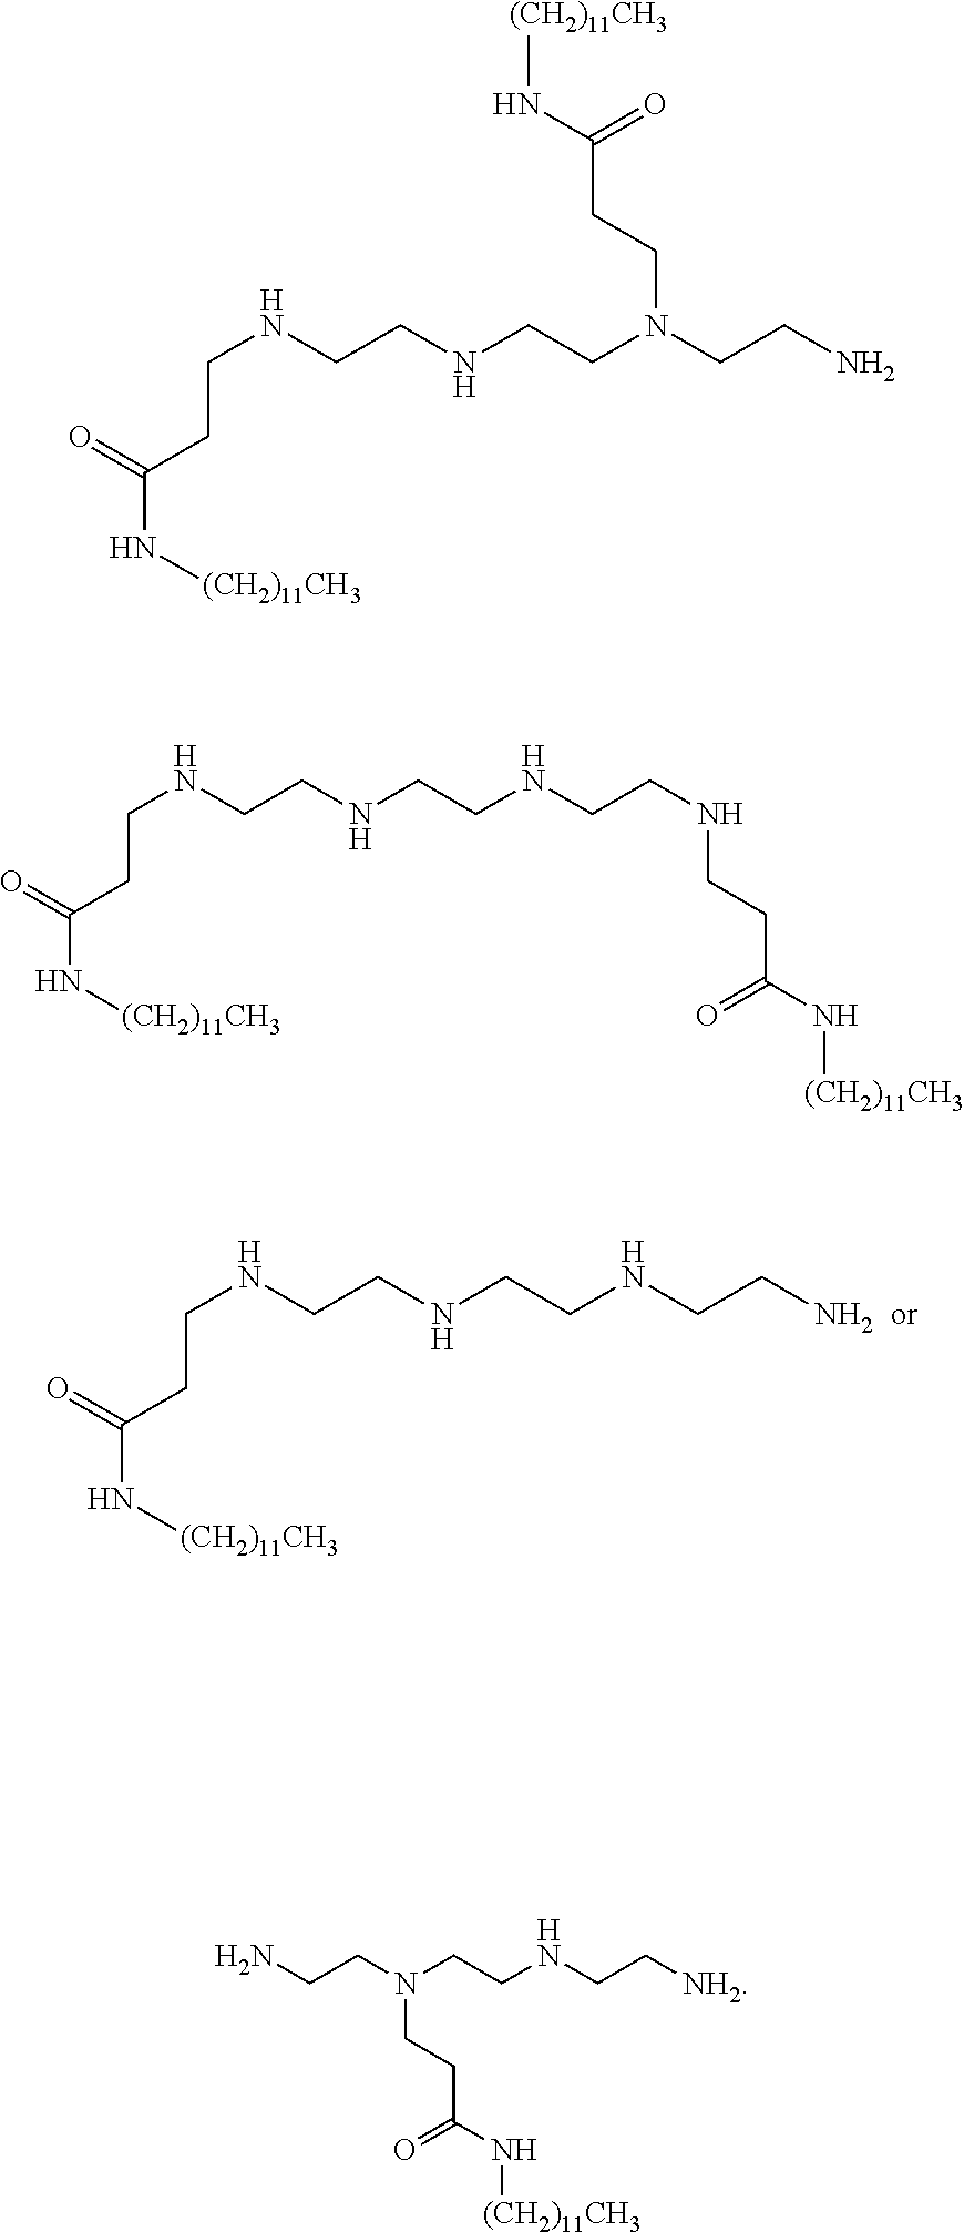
N(CCNCCNCCN)CCC(=O)N[(CH2)11CH3].N(CCNCCN(CCC(=O)N[(CH2)11CH3])CCN)CCC(=O)N[(CH2)11CH3].N(CCNCCNCCNCCC(=O)N[(CH2)11CH3])CCC(=O)N[(CH2)11CH3].NCCN(CCNCC[NH2])CCC(=O)N[(CH2)11CH3]
